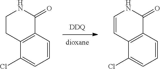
C1(Cl)=CC=CC2=C1C=CNC2=O.[DDQ].C1(Cl)=CC=CC2=C1CCNC2=O
